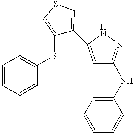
C1(C2=CC(NC3=CC=CC=C3)=NN2)=CSC=C1SC1=CC=CC=C1
